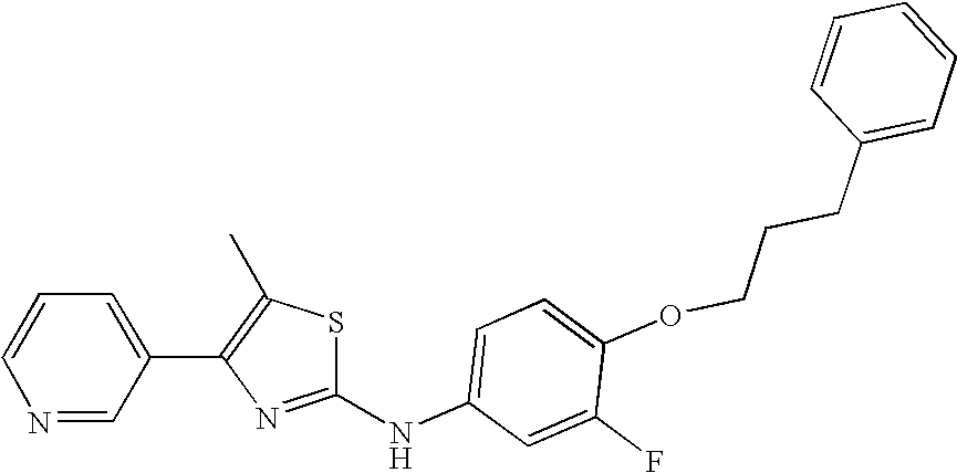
C1=CN=CC(C2=C(C)SC(NC3=CC=C(OCCCC4=CC=CC=C4)C(F)=C3)=N2)=C1
